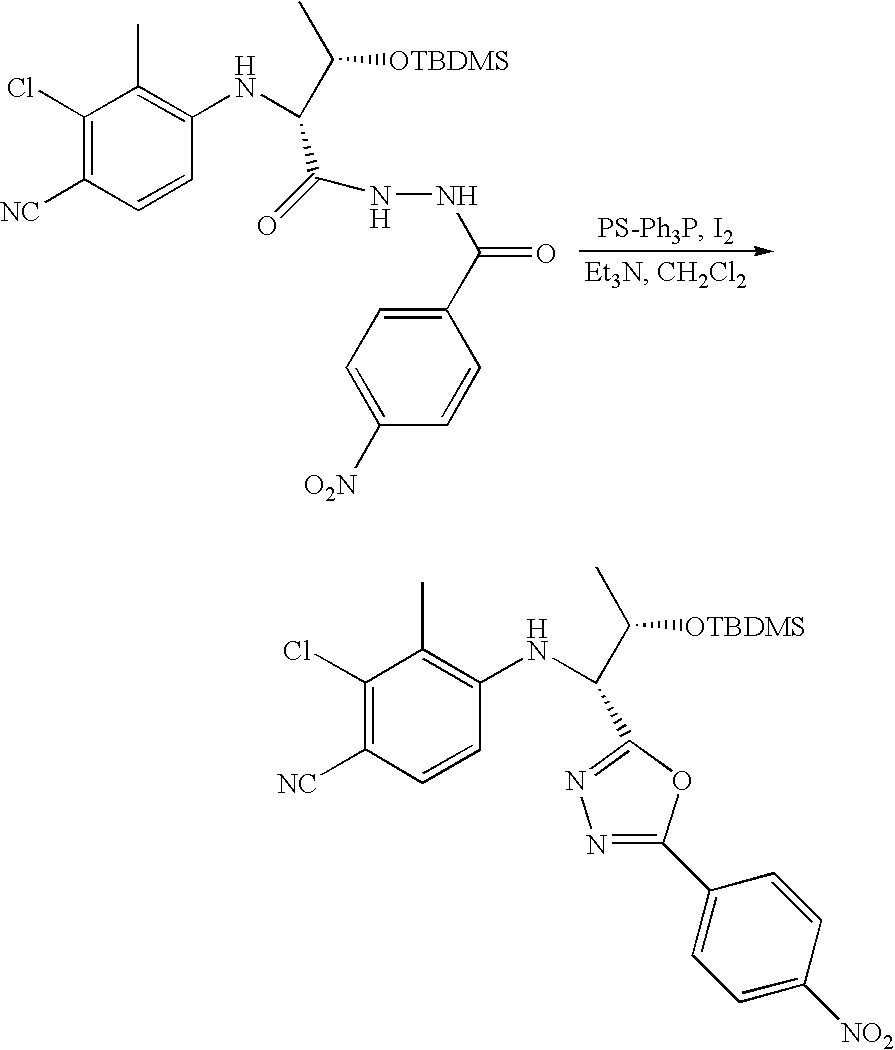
C1(Cl)=C([CN])C=CC(NC(C(C)[OTBDMS])C(=O)NNC(=O)C2=CC=C([NO2])C=C2)=C1C.C1(Cl)=C([CN])C=CC(NC(C(C)[OTBDMS])C2=NN=C(C3=CC=C([NO2])C=C3)O2)=C1C
